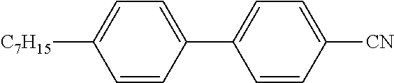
C1=CC(C2=CC=C([CN])C=C2)=CC=C1[C7H15]
